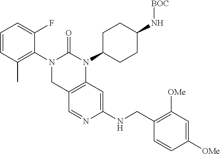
C1=CC([OMe])=CC([OMe])=C1CNC1=CC2=C(CN(C3=C(C)C=CC=C3F)C(=O)N2C2CCC(N[BOC])CC2)C=N1
